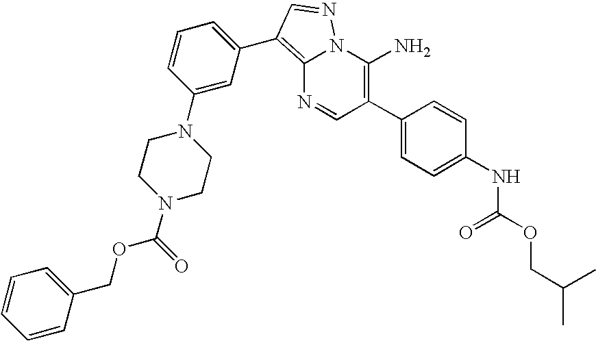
C12=C(C3=CC=CC(N4CCN(C(=O)OCC5=CC=CC=C5)CC4)=C3)C=NN1C(N)=C(C1=CC=C(NC(OCC(C)C)=O)C=C1)C=N2
